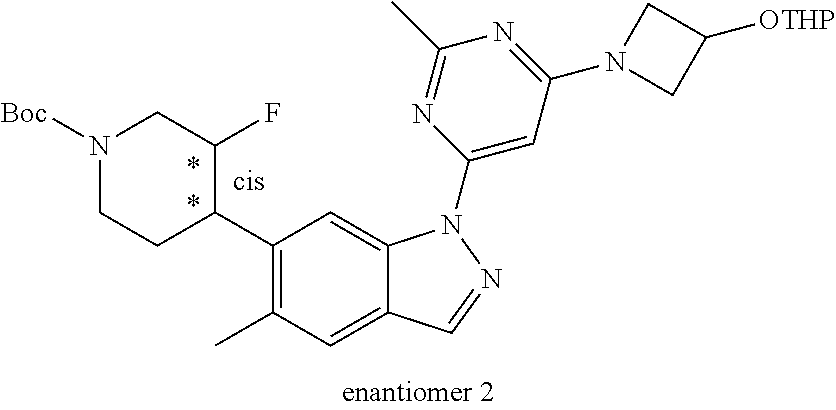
C1(C2C(F)CN([Boc])CC2)=C(C)C=C2C(=C1)N(C1=CC(N3CC([OTHP])C3)=NC(C)=N1)N=C2
